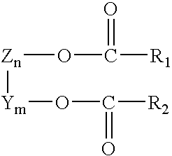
[Zn](OC(=O)[R1])[Ym]OC([R2])=O
